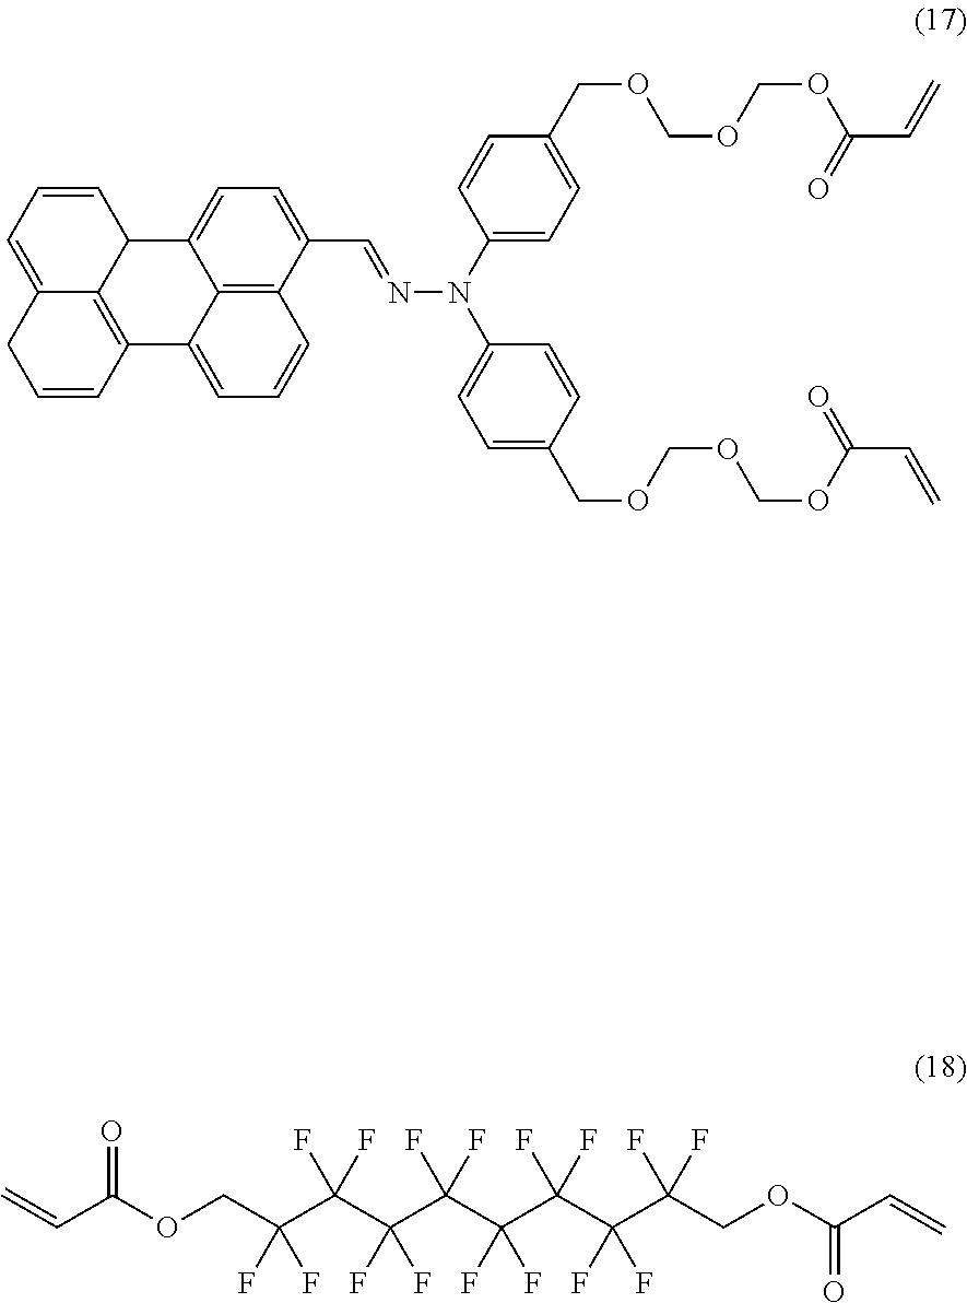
C12=C3C(C=NN(C4=CC=C(COCOCOC(=O)C=C)C=C4)C4=CC=C(COCOCOC(=O)C=C)C=C4)=CC=C1C1C4=C(C2=CC=C3)C=CCC4=CC=C1.C(COC(C=C)=O)(C(C(C(C(C(C(C(COC(C=C)=O)(F)F)(F)F)(F)F)(F)F)(F)F)(F)F)(F)F)(F)F
